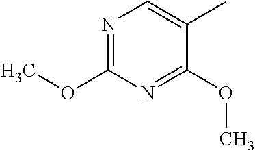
N1=C(OC)N=C(OC)C(C)=C1
